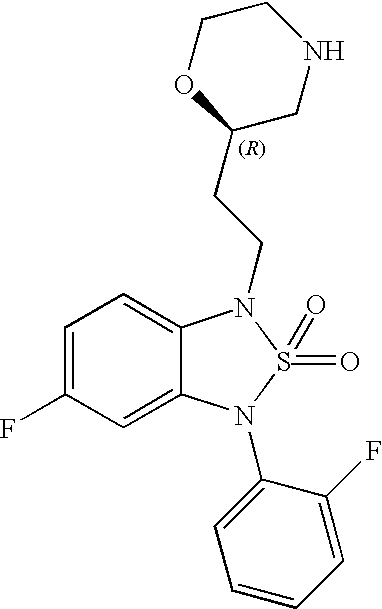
C1=C(F)C=C2C(=C1)N(CCC1CNCCO1)S(=O)(=O)N2C1=CC=CC=C1F
